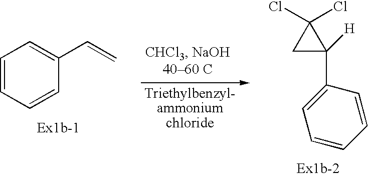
C1=CC=CC(C=C)=C1.C1C([H])(C2=CC=CC=C2)C1(Cl)Cl
